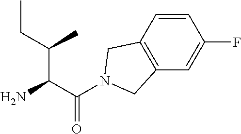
NC(C(N1CC2=C(C=C(F)C=C2)C1)=O)C(CC)C
